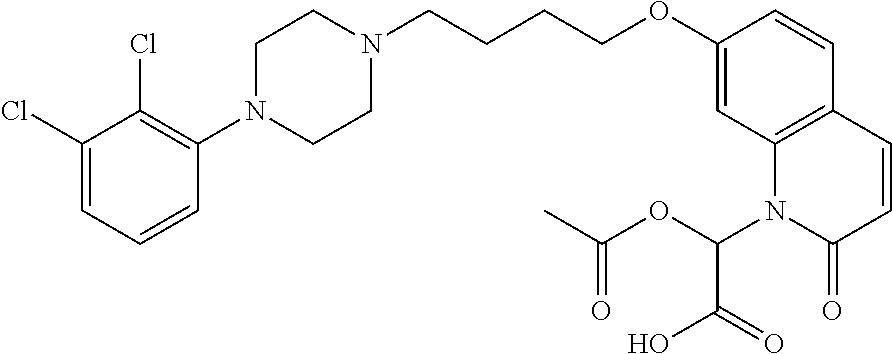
C1(Cl)=CC=CC(N2CCN(CCCCOC3=CC4=C(C=C3)C=CC(=O)N4C(OC(=O)C)C(O)=O)CC2)=C1Cl
